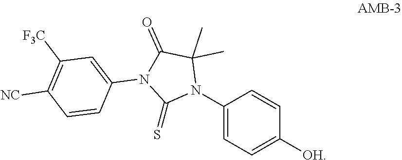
CC1(C)N(C2=CC=C([OH])C=C2)C(=S)N(C2=CC([F3C])=C([NC])C=C2)C1=O
